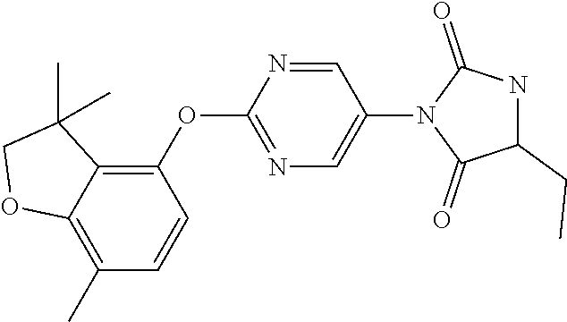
C1(OC2=NC=C(N3C(=O)C(CC)NC3=O)C=N2)=C2C(=C(C)C=C1)OCC2(C)C
